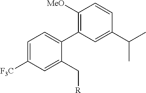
C1=C([F3C])C=C(C[R])C(C2=C([MeO])C=CC(C(C)C)=C2)=C1
